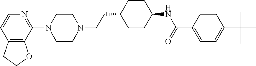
C12=C(C(N3CCN(CCC4CCC(NC(C5=CC=C(C(C)(C)C)C=C5)=O)CC4)CC3)=NC=C1)OCC2
